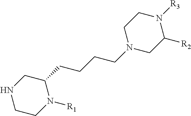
N1CCN([R1])C(CCCCN2CC([R2])N([R3])CC2)C1
